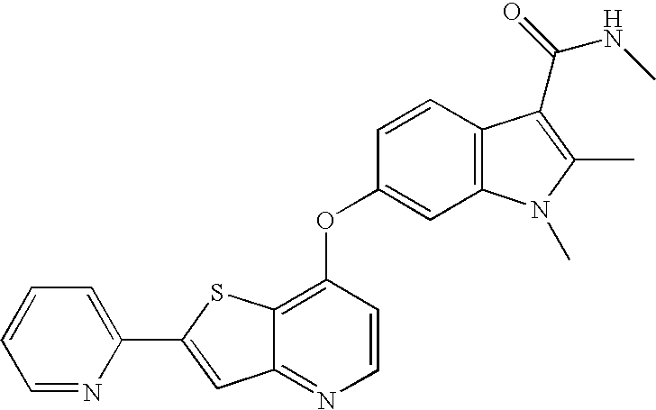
C1=NC(C2=CC3=NC=CC(OC4=CC5=C(C=C4)C(C(=O)NC)=C(C)N5C)=C3S2)=CC=C1
